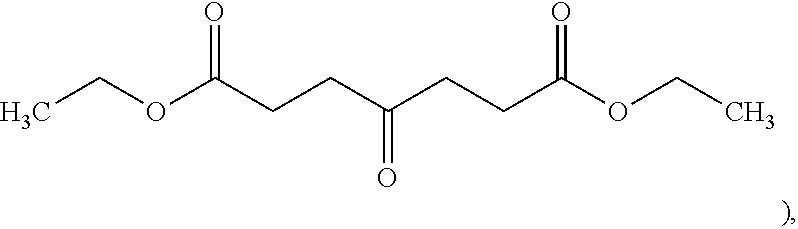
CCOC(CCC(CCC(OCC)=O)=O)=O
